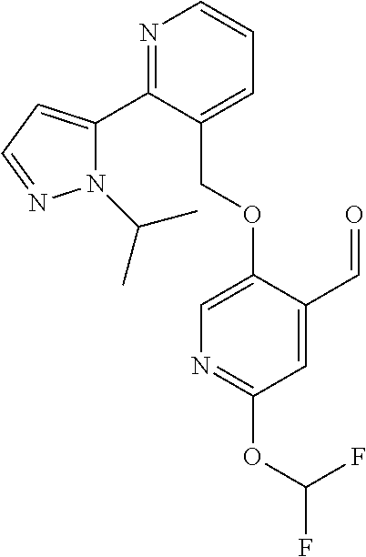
N1(C(C)C)C(C2=NC=CC=C2COC2=CN=C(OC(F)F)C=C2C=O)=CC=N1
